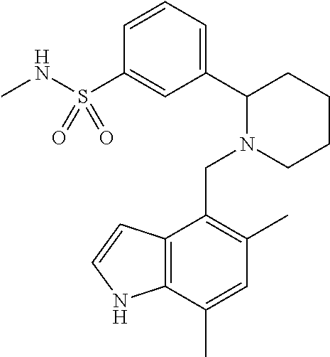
C1=CC=C(C2N(CC3=C(C)C=C(C)C4=C3C=CN4)CCCC2)C=C1S(NC)(=O)=O
